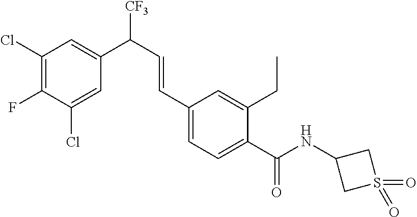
C1(Cl)=C(F)C(Cl)=CC(C([CF3])C=CC2=CC=C(C(NC3CS(=O)(=O)C3)=O)C(CC)=C2)=C1
